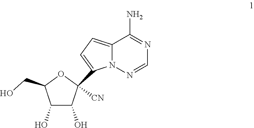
C1(O)C(O)C([CN])(C2=CC=C3N2N=CN=C3N)OC1CO
